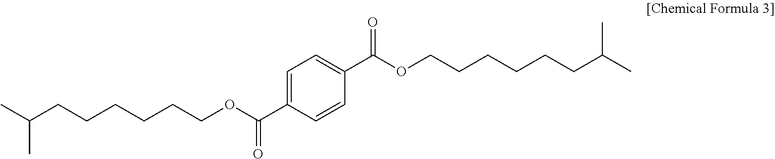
C1=C(C(OCCCCCCC(C)C)=O)C=CC(C(OCCCCCCC(C)C)=O)=C1
